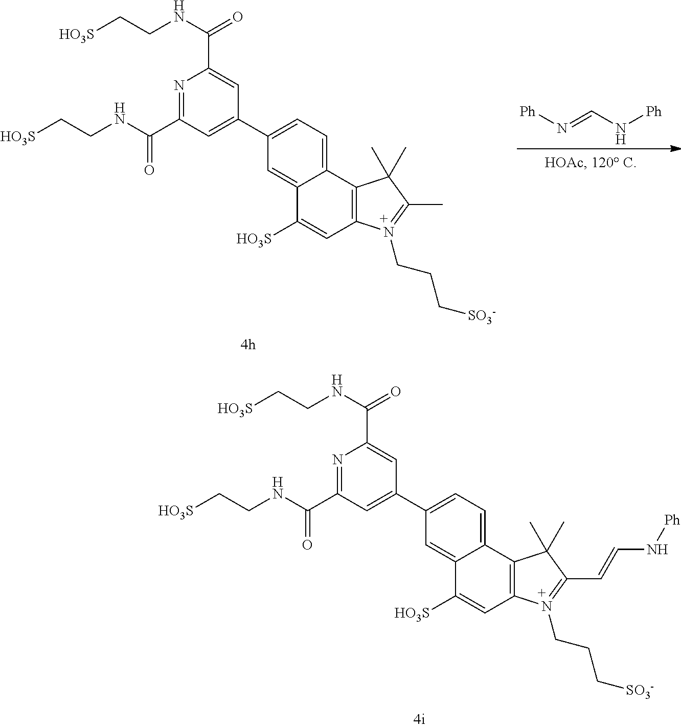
N1=C(C(NCC[HO3S])=O)C=C(C2=CC=C3C(=C2)C([HO3S])=CC2=C3C(C)(C)C(C)=N2CCC[SO3-])C=C1C(NCC[HO3S])=O.N(=CN[Ph])[Ph].N1=C(C(NCC[HO3S])=O)C=C(C2=CC=C3C(=C2)C([HO3S])=CC2=C3C(C)(C)C(C=CN[Ph])=N2CCC[SO3-])C=C1C(NCC[HO3S])=O
